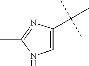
C1=C(C(C)(C)C)N=C(C)N1
